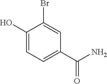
C1(O)=CC=C(C(N)=O)C=C1Br
